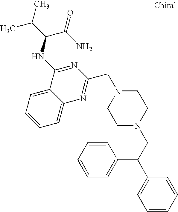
C1=C2C(=CC=C1)C(NC(C(C)C)C(N)=O)=NC(CN1CCN(CC(C3=CC=CC=C3)C3=CC=CC=C3)CC1)=N2
